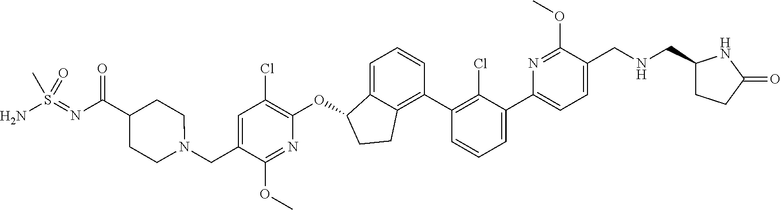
C1=C(C2=CC=CC(C3=C4C(=CC=C3)C(OC3=C(Cl)C=C(CN5CCC(C(N=S(N)(=O)C)=O)CC5)C(OC)=N3)CC4)=C2Cl)N=C(OC)C(CNCC2CCC(=O)N2)=C1
